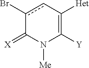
c1(Br)cC([Het])=C([Y])N([Me])C1=[X]
